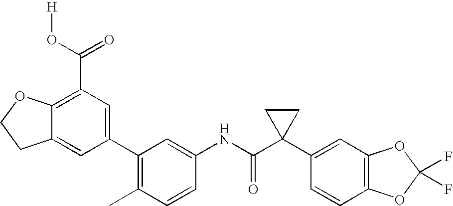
C1=CC(C)=C(C2=CC(C(O[H])=O)=C3C(=C2)CCO3)C=C1NC(C1(C2=CC3=C(C=C2)OC(F)(F)O3)CC1)=O
